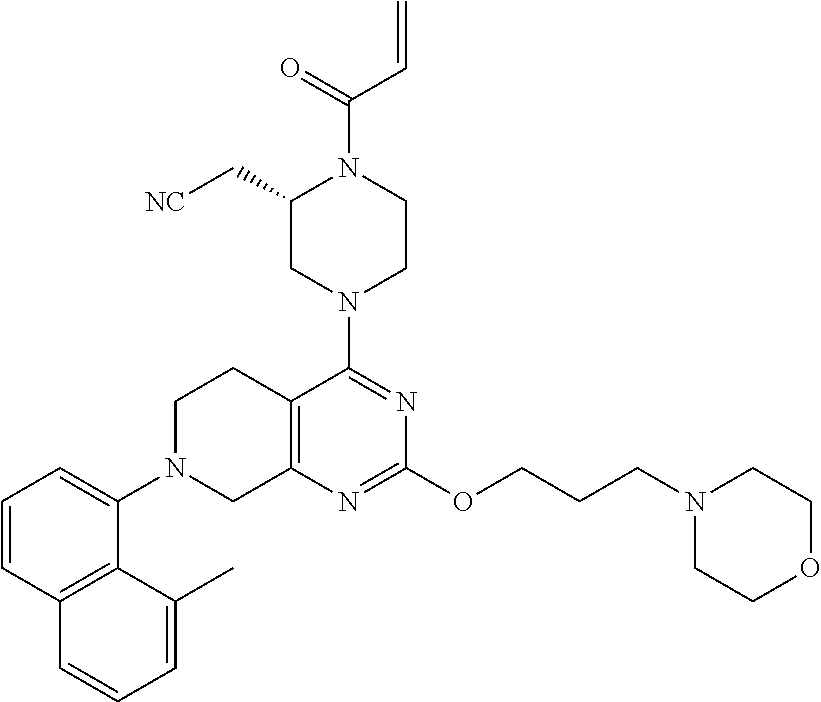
C1(C[NC])CN(C2=NC(OCCCN3CCOCC3)=NC3=C2CCN(C2=CC=CC4=C2C(C)=CC=C4)C3)CCN1C(=O)C=C
